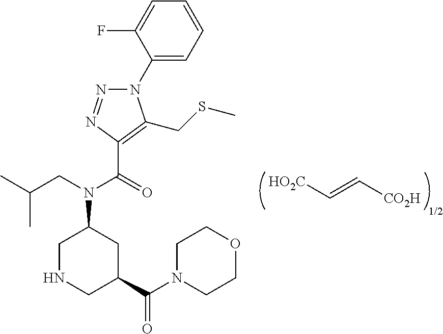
[HO2C]C=C[CO2H].[1/2].N1(C2=CC=CC=C2F)N=NC(C(=O)N(CC(C)C)C2CNCC(C(N3CCOCC3)=O)C2)=C1CSC
